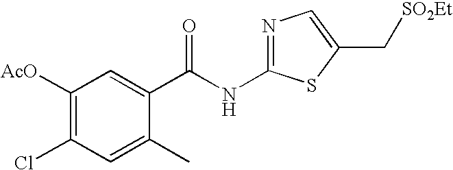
C1([AcO])=C(Cl)C=C(C)C(C(NC2=NC=C(C[SO2Et])S2)=O)=C1
